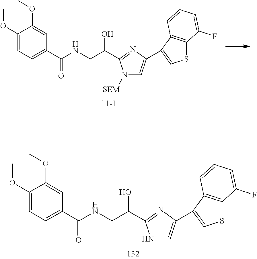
C1(OC)=CC=C(C(NCC(O)C2=NC(C3=CSC4=C3C=CC=C4F)=CN2[SEM])=O)C=C1OC.C1(OC)=CC=C(C(NCC(O)C2=NC(C3=CSC4=C3C=CC=C4F)=CN2)=O)C=C1OC
